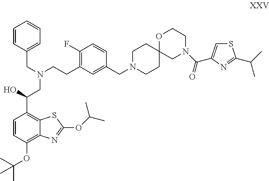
C1N(CC2=CC(CCN(CC(C3=C4C(=C(OC(C)(C)C)C=C3)N=C(OC(C)C)S4)O)CC3=CC=CC=C3)=C(F)C=C2)CCC2(C1)CN(C(=O)C1=CSC(C(C)C)=N1)CCO2
